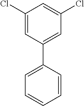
C1=CC(C2=CC(Cl)=CC(Cl)=C2)=CC=C1
